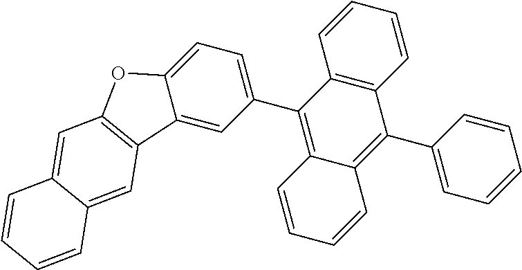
C1(C2=C3C(=C(C4=CC=CC=C4)C4=C2C=CC=C4)C=CC=C3)=CC=C2C(=C1)C1=C(O2)C=C2C(=C1)C=CC=C2
